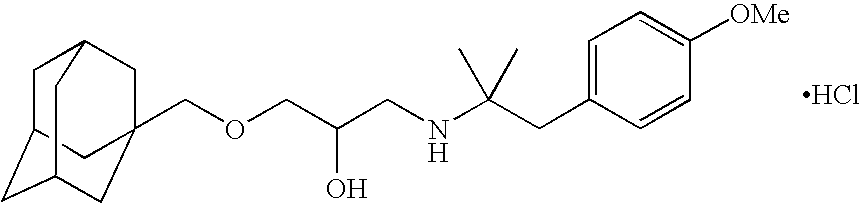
Cl.C(OCC(CNC(CC1=CC=C([OMe])C=C1)(C)C)O)C12CC3CC(CC(C1)C3)C2
